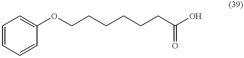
C1=CC=CC(OCCCCCCC(=O)O)=C1
